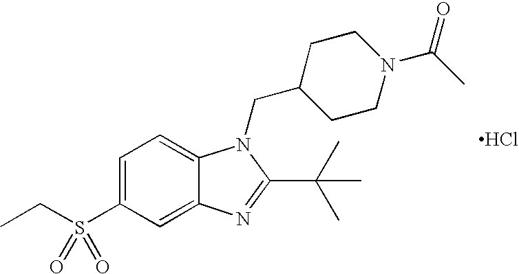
C1=C(S(CC)(=O)=O)C=C2C(=C1)N(CC1CCN(C(C)=O)CC1)C(C(C)(C)C)=N2.Cl
